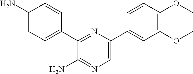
NC1=CC=C(C2=NC(C3=CC(OC)=C(OC)C=C3)=CN=C2N)C=C1
